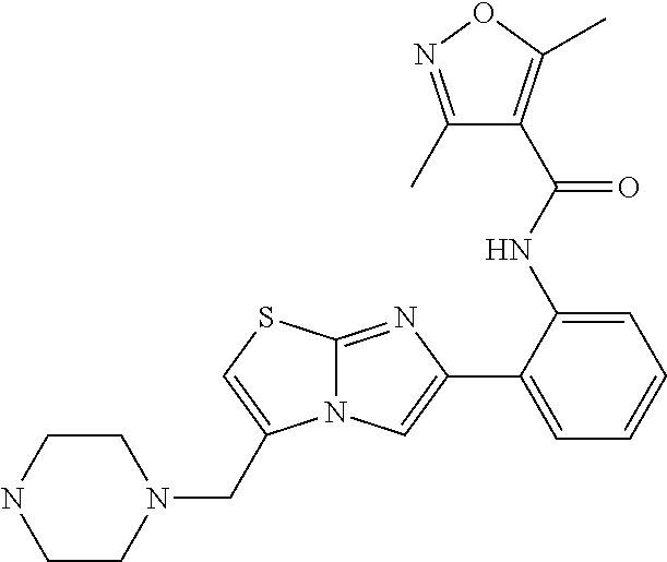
C1(C2=CC=CC=C2NC(=O)C2=C(C)ON=C2C)=CN2C(=N1)SC=C2CN1CCNCC1
